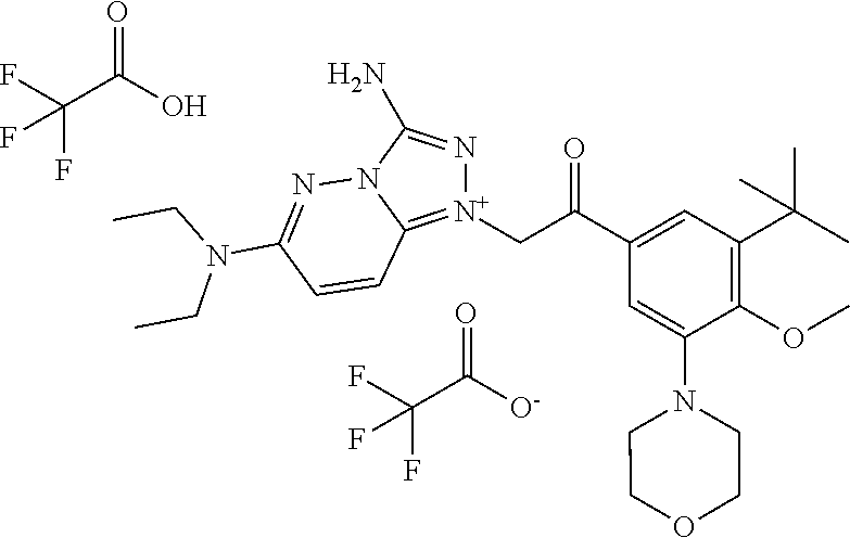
C(C([O-])=O)(F)(F)F.C(C(O)=O)(F)(F)F.[N+]1(CC(=O)C2=CC(C(C)(C)C)=C(OC)C(N3CCOCC3)=C2)=C2N(C(N)=N1)N=C(N(CC)CC)C=C2
